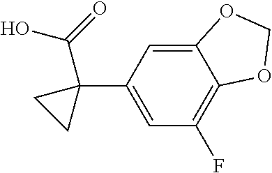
C12=CC(C3(C(O)=O)CC3)=CC(F)=C1OCO2
